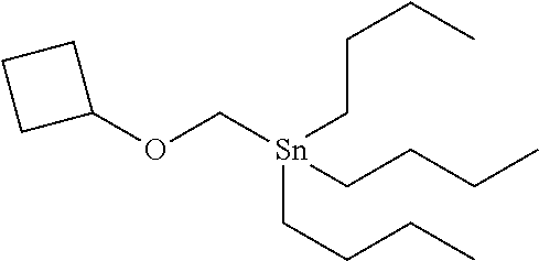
C1(OC[Sn](CCCC)(CCCC)CCCC)CCC1
